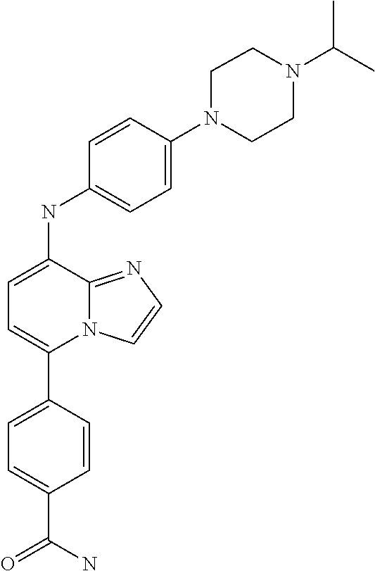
C1=CC(C2=CC=C(NC3=CC=C(N4CCN(C(C)C)CC4)C=C3)C3=NC=CN23)=CC=C1C(N)=O
